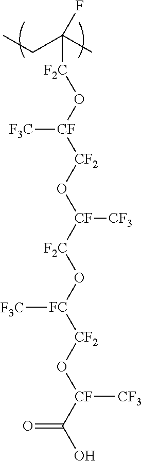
C(C(C)([F2C]O[CF]([CF2]O[CF]([F2C]O[FC]([CF2]O[CF](C(O)=O)[CF3])[F3C])[CF3])[F3C])F)C
